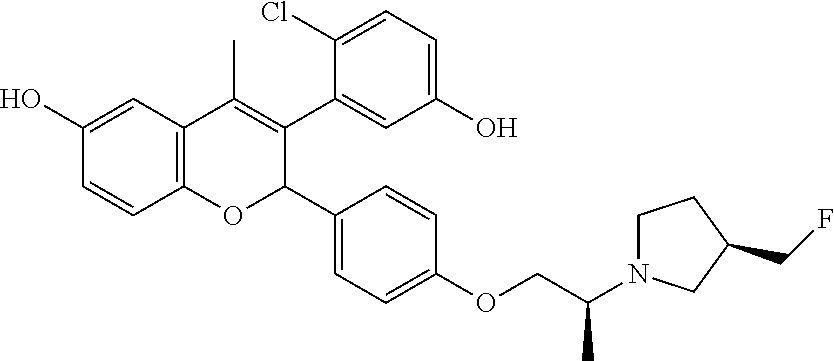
C12=C(C=C(O)C=C1)C(C)=C(C1=CC(O)=CC=C1Cl)C(C1=CC=C(OCC(N3CCC(CF)C3)C)C=C1)O2
